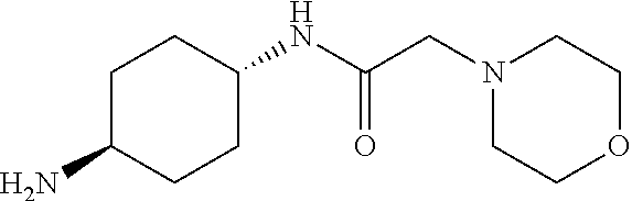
C1C(N)CCC(NC(=O)CN2CCOCC2)C1
